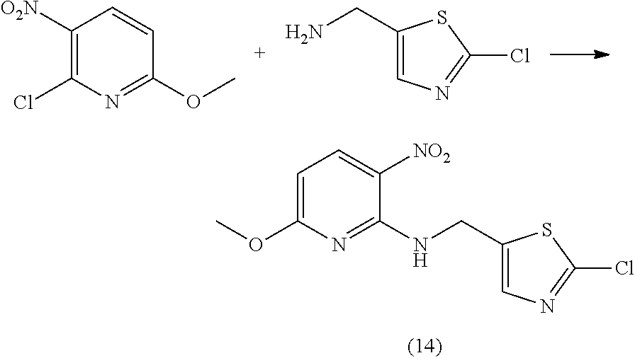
C1([O2N])=C(Cl)N=C(OC)C=C1.C1(CN)=CN=C(Cl)S1.C1(CNC2=NC(OC)=CC=C2[NO2])=CN=C(Cl)S1
